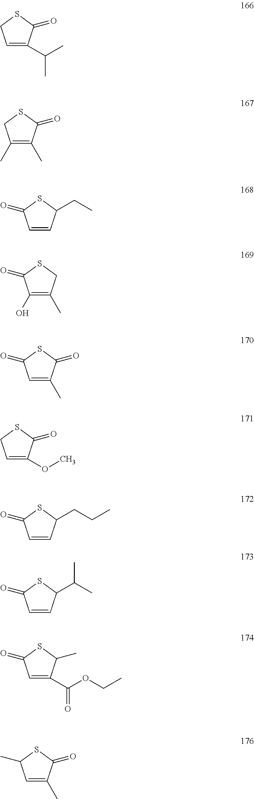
C1=C(C(C)C)C(=O)SC1.C1(C)=C(C)C(=O)SC1.C1=CC(CC)SC1=O.C1(O)=C(C)CSC1=O.C1=C(C)C(=O)SC1=O.C1=C(OC)C(=O)SC1.C1=CC(CCC)SC1=O.C1=CC(C(C)C)SC1=O.C1=C(C(OCC)=O)C(C)SC1=O.C1=C(C)C(=O)SC1C
